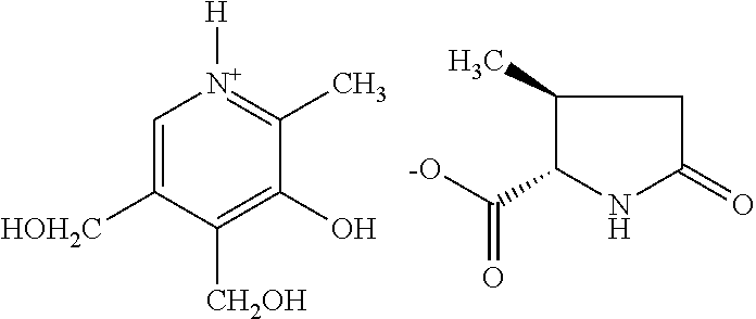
C1=C([HOH2C])C([CH2OH])=C(O)C(C)=[N+]1[H].C1(C([-O])=O)NC(=O)CC1C
